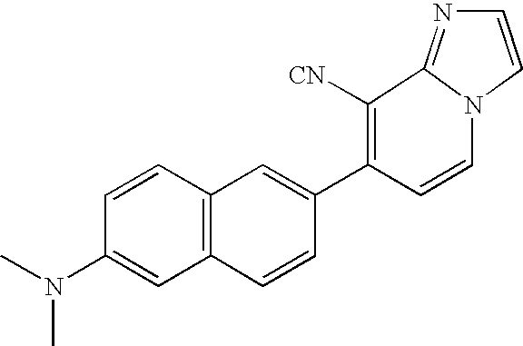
C1=C(C2=C([CN])C3=NC=CN3C=C2)C=CC2=C1C=CC(N(C)C)=C2
